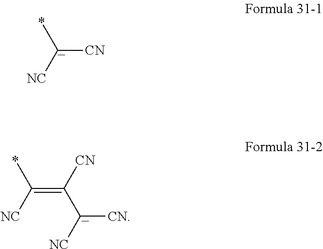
*[C-]([NC])[CN].*C([NC])=C([CN])[C-]([NC])[CN]
